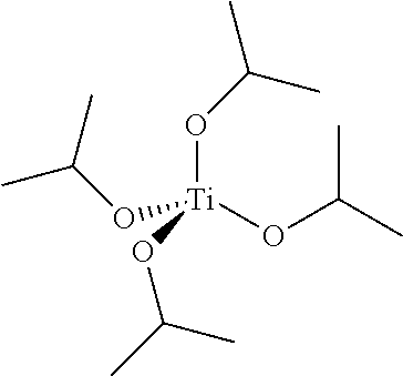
O([Ti](OC(C)C)(OC(C)C)OC(C)C)C(C)C
